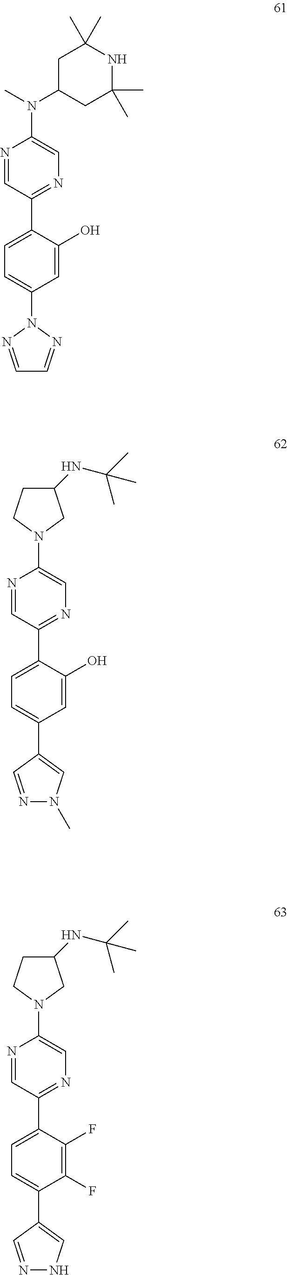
N1=CC(C2=CC=C(N3N=CC=N3)C=C2O)=NC=C1N(C1CC(C)(C)NC(C)(C)C1)C.N1=CC(C2=CC=C(C3=CN(C)N=C3)C=C2O)=NC=C1N1CC(NC(C)(C)C)CC1.N1=CC(C2=CC=C(C3=CNN=C3)C(F)=C2F)=NC=C1N1CC(NC(C)(C)C)CC1
